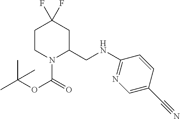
C1CN(C(=O)OC(C)(C)C)C(CNC2=NC=C(C#N)C=C2)CC1(F)F
